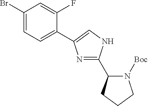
N1=C(C2N([Boc])CCC2)NC=C1C1=CC=C(Br)C=C1F
